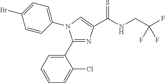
C1(C2=CC=CC=C2Cl)=NC(C(NCC(F)(F)F)=S)=CN1C1=CC=C(Br)C=C1
